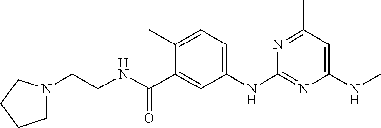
C1=C(NC2=NC(NC)=CC(C)=N2)C=C(C(NCCN2CCCC2)=O)C(C)=C1
